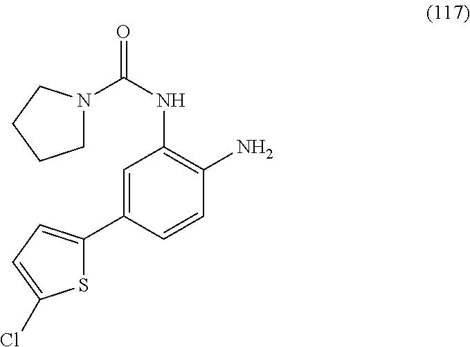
O=C(NC1=C(N)C=CC(C2=CC=C(Cl)S2)=C1)N1CCCC1
